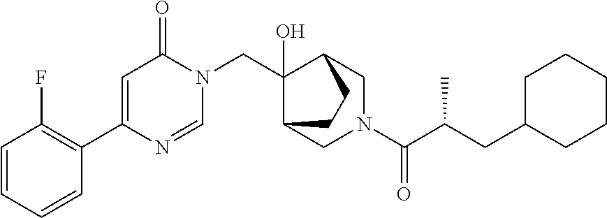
C1(C2=CC(=O)N(CC3(O)C4CN(C(C(CC5CCCCC5)C)=O)CC3CC4)C=N2)=C(F)C=CC=C1
